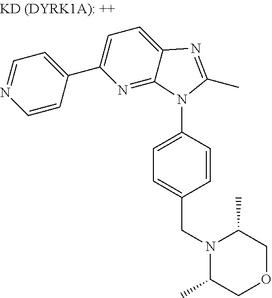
C1=NC=CC(C2=CC=C3C(=N2)N(C2=CC=C(CN4C(C)COCC4C)C=C2)C(C)=N3)=C1
